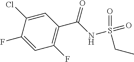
FC1=CC(F)=C(C(NS(=O)(CC)=O)=O)C=C1Cl
